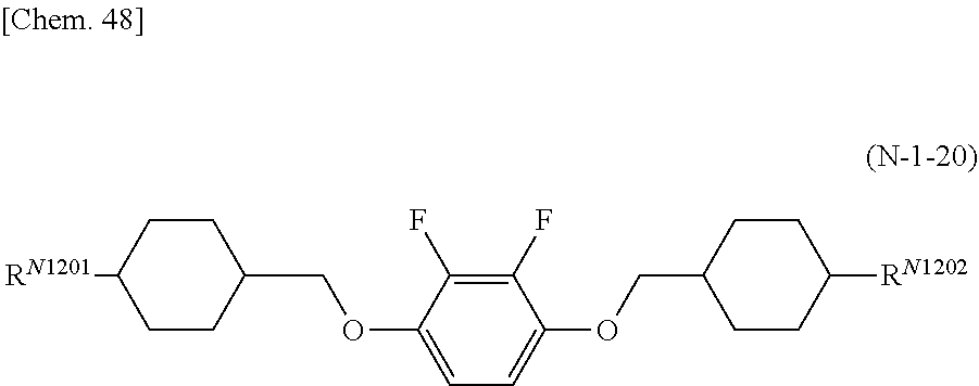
C(C1CCC([RN1201])CC1)OC1=CC=C(OCC2CCC([RN1202])CC2)C(F)=C1F
